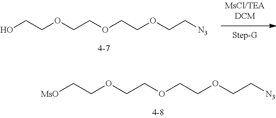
[MsO]CCOCCOCCOCC[N3].OCCOCCOCCOCC[N3]
